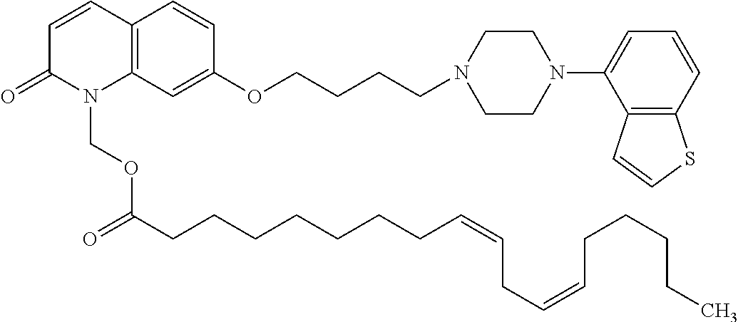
C1=CC2=C(N(COC(CCCCCCCC=CCC=CCCCCC)=O)C1=O)C=C(OCCCCN1CCN(C3=CC=CC4=C3C=CS4)CC1)C=C2
